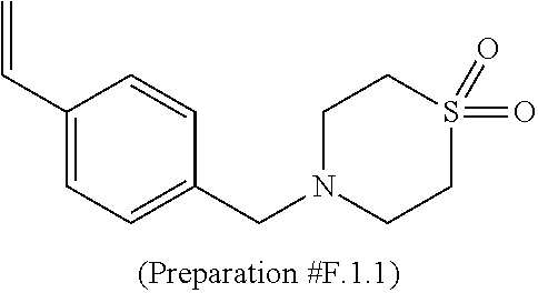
C1(C=C)=CC=C(CN2CCS(=O)(=O)CC2)C=C1
